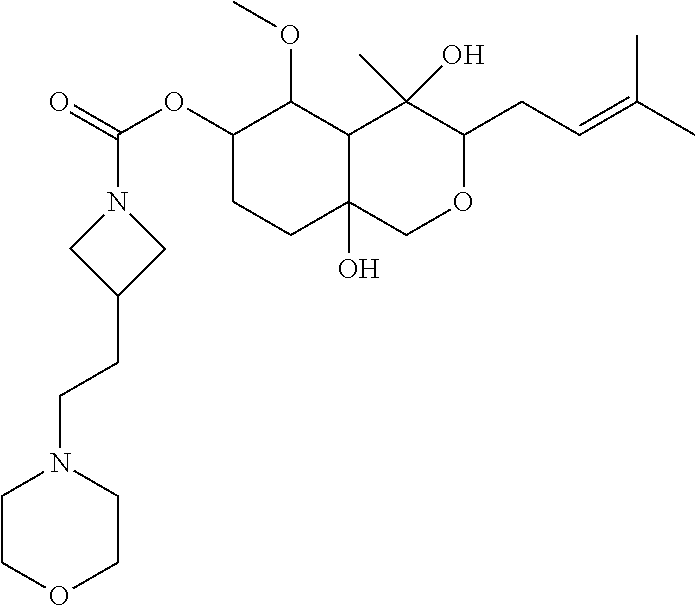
C1(OC(=O)N2CC(CCN3CCOCC3)C2)CCC2(O)C(C1OC)C(C)(O)C(CC=C(C)C)OC2
